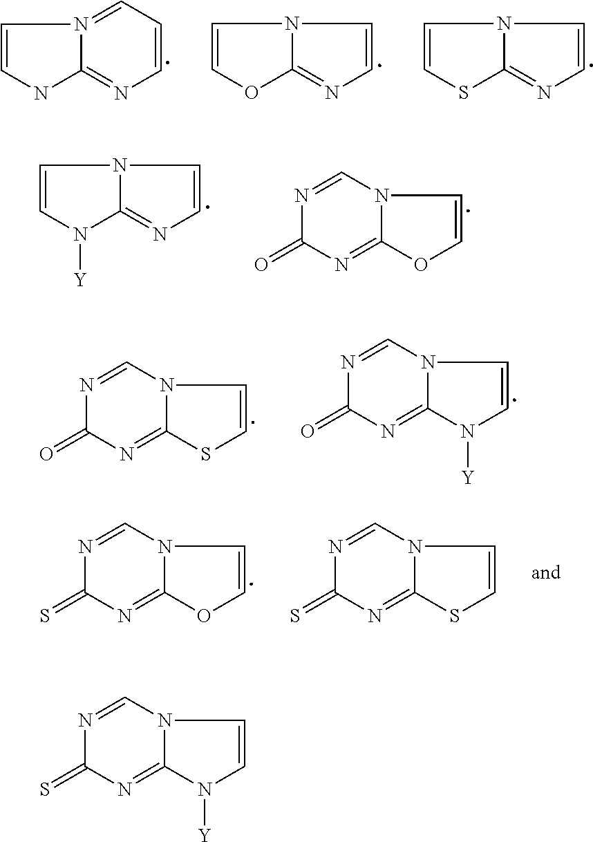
C1=CNC2=NC=CC=N12.C1=COC2=NC=CN12.C1=CSC2=NC=CN12.N1=CN2C(=NC1=O)OC=C2.C1=CN([Y])C2=NC=CN12.N1=CN2C(=NC1=O)SC=C2.N1=CN2C(=NC1=O)N([Y])C=C2.N1=CN2C(=NC1=S)OC=C2.N1=CN2C(=NC1=S)SC=C2.N1=CN2C(=NC1=S)N([Y])C=C2
